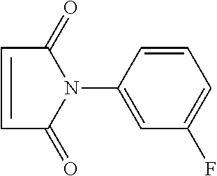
C1=CC(N2C(=O)C=CC2=O)=CC(F)=C1
